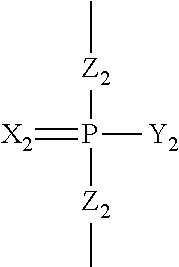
C[Z2]P([Z2]C)([Y2])=[X2]
